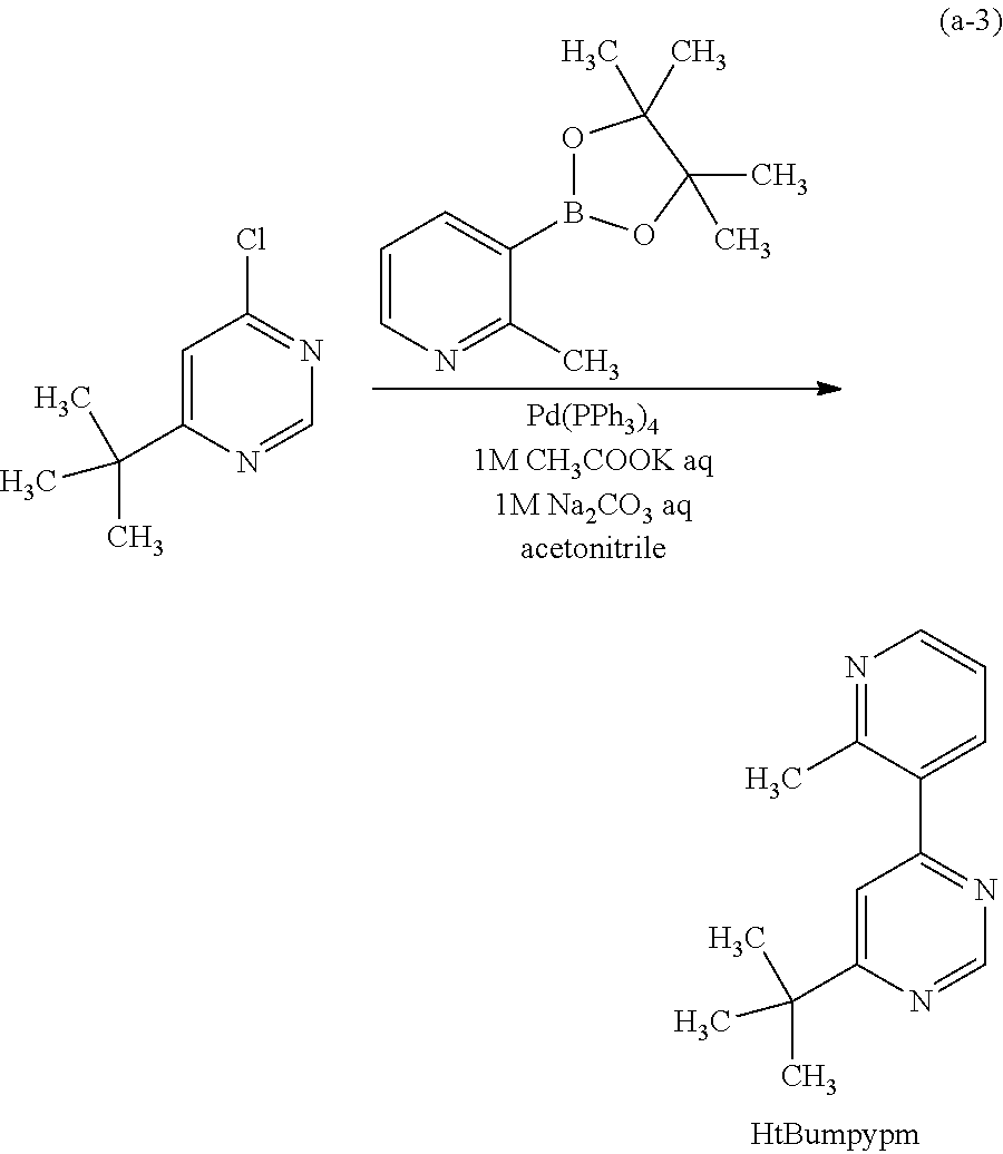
C(C1=CC(C2=CC=CN=C2C)=NC=N1)(C)(C)C.C1=CN=C(C)C(B2OC(C)(C)C(C)(C)O2)=C1.C(C1=CC(Cl)=NC=N1)(C)(C)C
